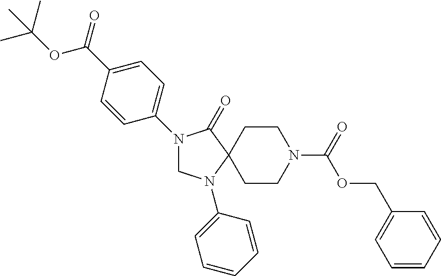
C1(C(=O)OC(C)(C)C)=CC=C(N2CN(C3=CC=CC=C3)C3(C2=O)CCN(C(=O)OCC2=CC=CC=C2)CC3)C=C1
